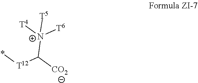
*[T12]C([CO2])[N+]([T4])([T6])[T5]
